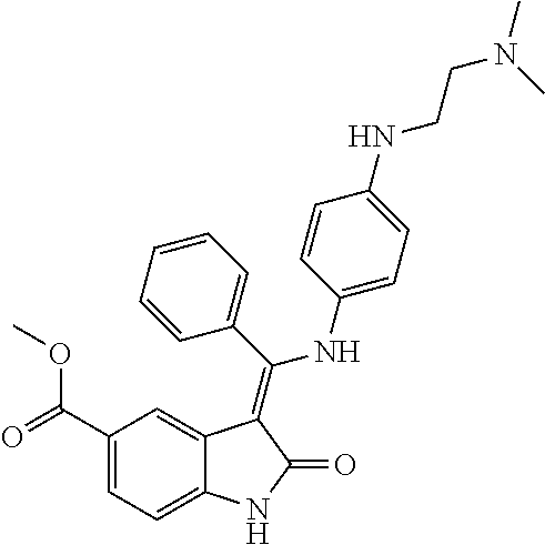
C1(C(=O)OC)=CC=C2C(=C1)C(=C(C1=CC=CC=C1)NC1=CC=C(NCCN(C)C)C=C1)C(=O)N2
